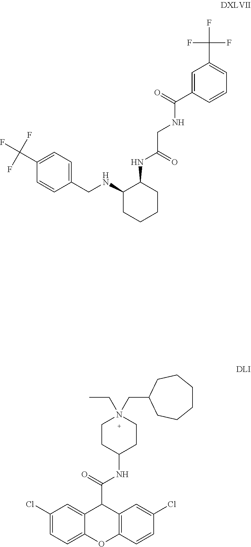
C1CC(NC(=O)C2C3=CC(Cl)=CC=C3OC3=C2C=C(Cl)C=C3)CCN1(CC)CC1CCCCCC1.C1=C(C(=O)NCC(=O)NC2C(NCC3=CC=C(C(F)(F)F)C=C3)CCCC2)C=CC=C1C(F)(F)F
